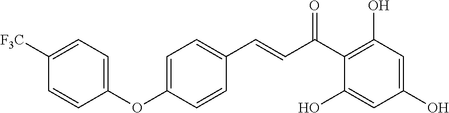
C(C(C1=C(O)C=C(O)C=C1O)=O)=CC1=CC=C(OC2=CC=C([F3C])C=C2)C=C1
